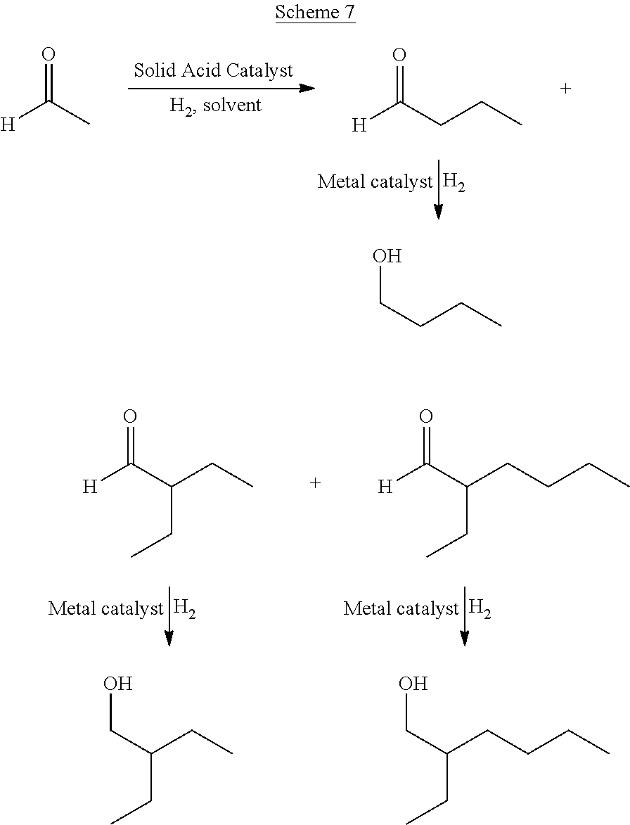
[H2].[H]C(CCC)=O.OCCCC.[H]C(C)=O.[H2].[H2].[H]C(C(CCCC)CC)=O.OCC(CCCC)CC.[H]C(C(CC)CC)=O.OCC(CC)CC
